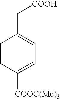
C1=CC([COOC(Me)3])=CC=C1C[COOH]
